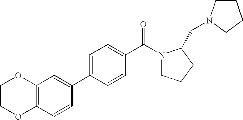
C1=C(C2=CC3=C(C=C2)OCCO3)C=CC(C(N2CCCC2CN2CCCC2)=O)=C1
